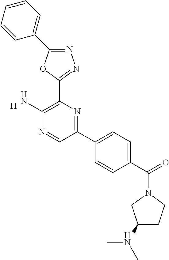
C1(N)=C(C2=NN=C(C3=CC=CC=C3)O2)N=C(C2=CC=C(C(N3CC(N(C)C)CC3)=O)C=C2)C=N1.[H]
